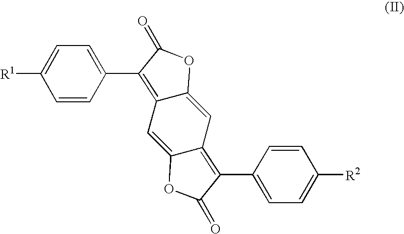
[R1]C1=CC=C(C2=C3C=C4C(=C(C5=CC=C([R2])C=C5)C(=O)O4)C=C3OC2=O)C=C1
